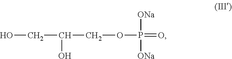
C(OP(=O)([ONa])[ONa])C(O)CO
